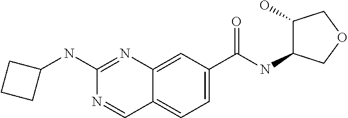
C1(NC2=NC3=CC(C(NC4C(O)COC4)=O)=CC=C3C=N2)CCC1
